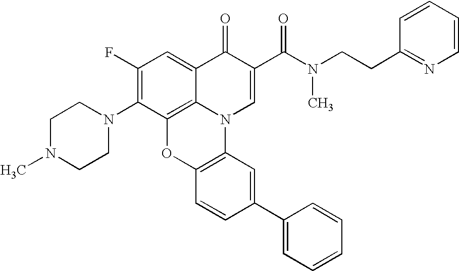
C1(F)=C(N2CCN(C)CC2)C2=C3C(=C1)C(=O)C(C(N(CCC1=NC=CC=C1)C)=O)=CN3C1=C(O2)C=CC(C2=CC=CC=C2)=C1
